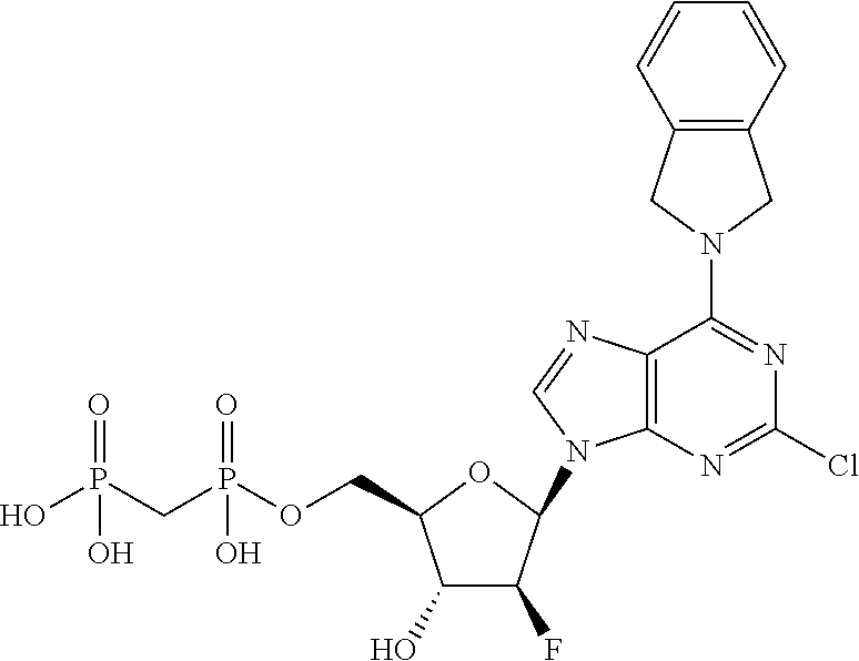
C1(O)C(F)C(N2C3=C(N=C2)C(N2CC4=C(C2)C=CC=C4)=NC(Cl)=N3)OC1COP(CP(O)(=O)O)(=O)O
